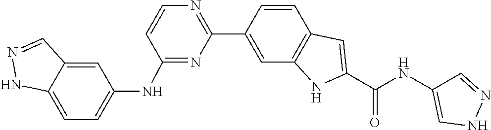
C1=CC2=C(C=C1C1=NC=CC(NC3=CC=C4NN=CC4=C3)=N1)NC(C(=O)NC1=CNN=C1)=C2
